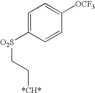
C1=C([O2S]CC[*CH*])C=CC([OCF3])=C1
